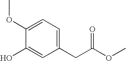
C1(CC(OC)=O)=CC=C(OC)C(O)=C1
